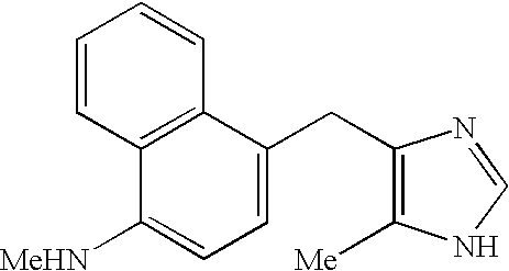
C1=CC2=C(C=C1)C(CC1=C([Me])NC=N1)=CC=C2[MeHN]
